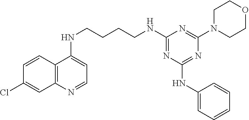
C12=C(N=CC=C1NCCCCNC1=NC(NC3=CC=CC=C3)=NC(N3CCOCC3)=N1)C=C(Cl)C=C2
